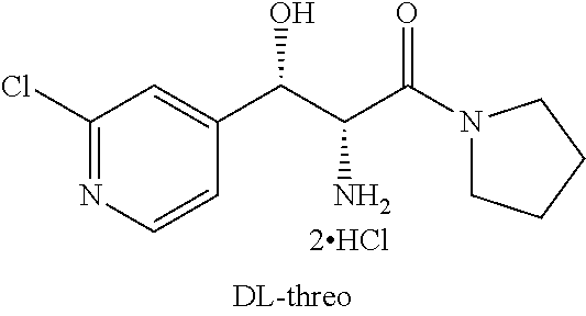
C1(Cl)=NC=CC(C(C(C(N2CCCC2)=O)N)O)=C1
